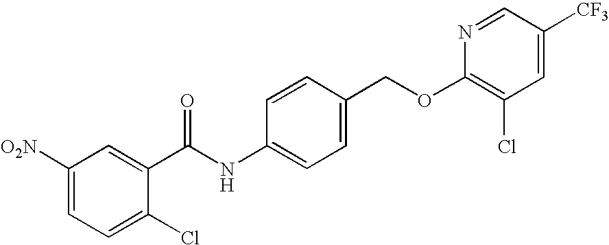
C1([O2N])=CC=C(Cl)C(C(NC2=CC=C(COC3=C(Cl)C=C([CF3])C=N3)C=C2)=O)=C1
